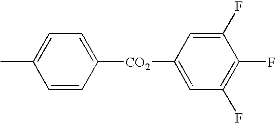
C1(F)=CC([CO2]C2=CC=C(C)C=C2)=CC(F)=C1F
